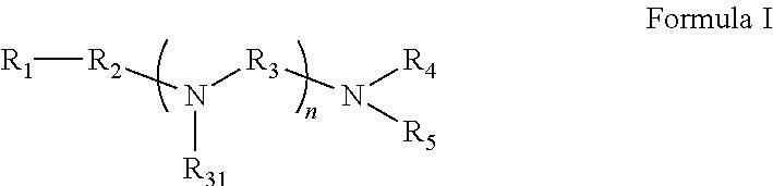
[R1][R2]N([R3]N([R5])[R4])[R31]
